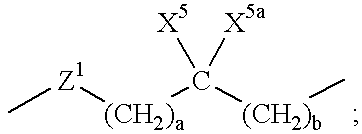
[(CH2)a]([Z1]C)C([(CH2)b]C)([X5])[X5a]
